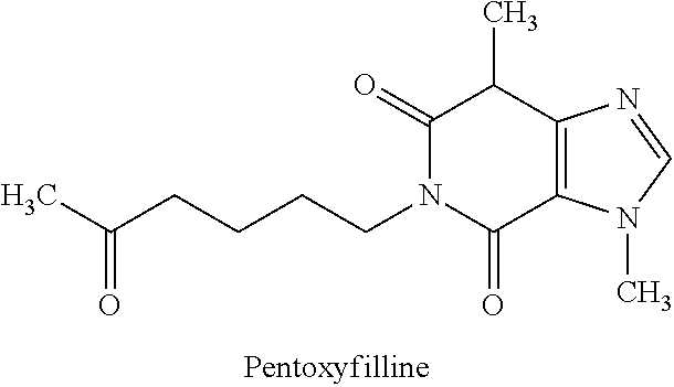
C1(=O)N(CCCCC(C)=O)C(=O)C2=C(C1C)N=CN2C
